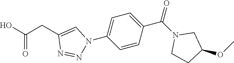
C1=CC(C(=O)N2CC(OC)CC2)=CC=C1N1N=NC(CC(O)=O)=C1
